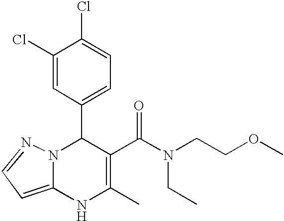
C1(Cl)=CC(C2N3C(=CC=N3)NC(C)=C2C(=O)N(CC)CCOC)=CC=C1Cl
